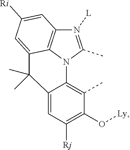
C12=C(C)C(O[Ly])=C([Rj])C=C1C(C)(C)C1=CC([Ri])=CC3=C1N2C(C)=N3[L]
